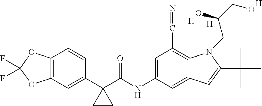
C1(C2(C(NC3=CC(C#N)=C4C(=C3)C=C(C(C)(C)C)N4CC(CO)O)=O)CC2)=CC2=C(C=C1)OC(F)(F)O2.[H].[H].[H]
